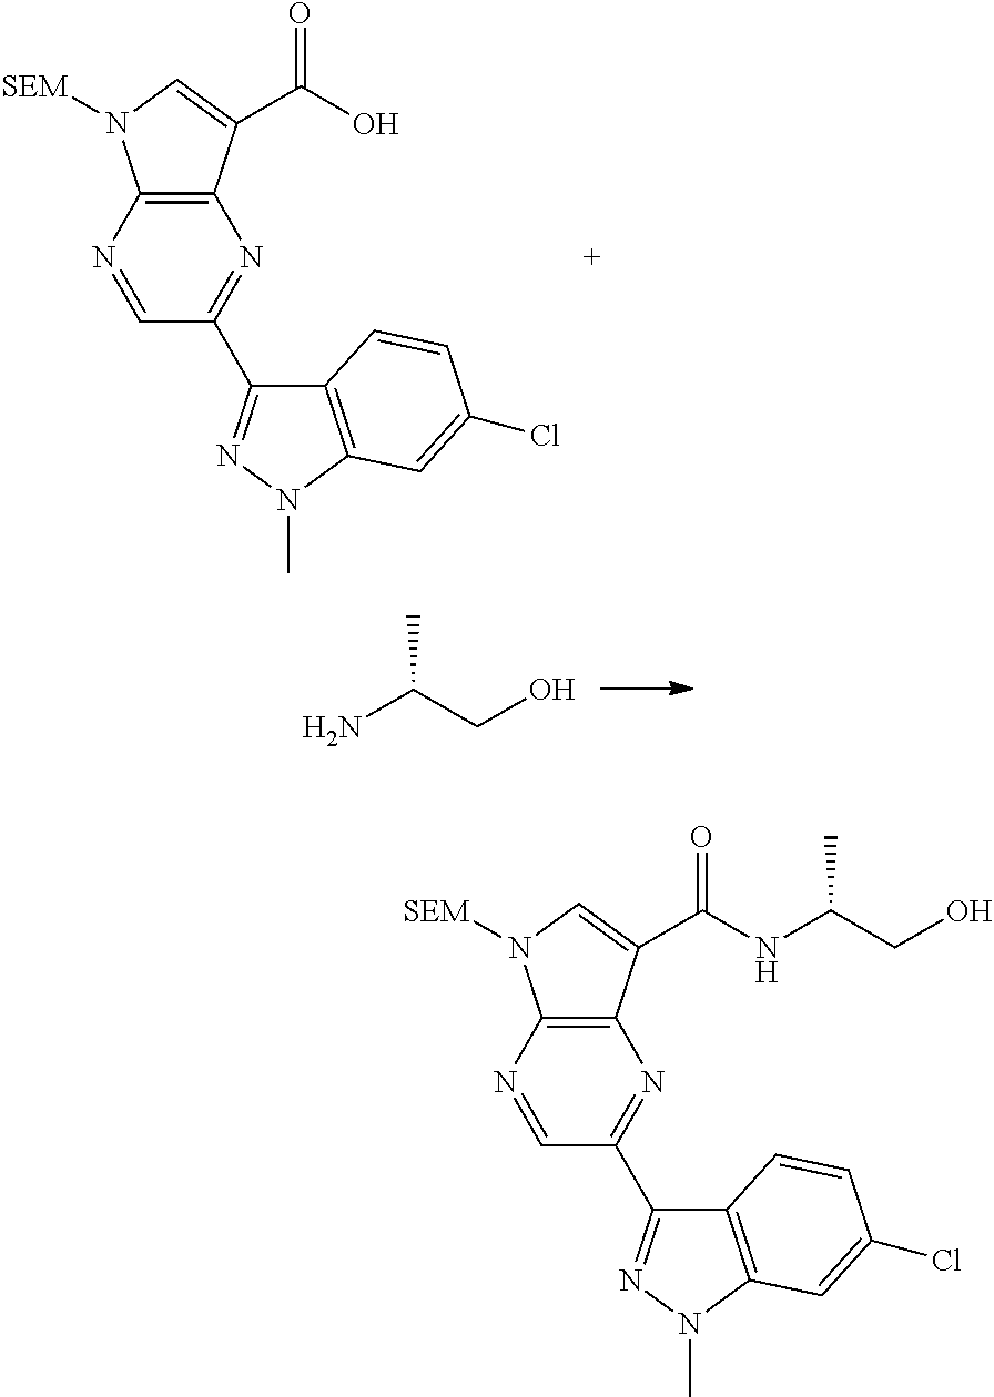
NC(C)CO.C1=NC2=C(N=C1C1=NN(C)C3=C1C=CC(Cl)=C3)C(C(O)=O)=CN2[SEM].C1=NC2=C(N=C1C1=NN(C)C3=C1C=CC(Cl)=C3)C(C(NC(C)CO)=O)=CN2[SEM]
